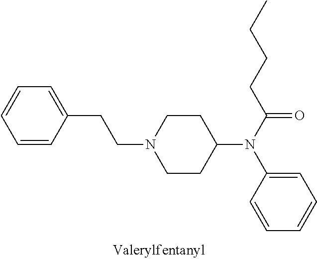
C1=CC=CC(CCN2CCC(N(C3=CC=CC=C3)C(=O)CCCC)CC2)=C1
